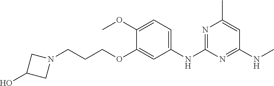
C1=C(C)N=C(NC2=CC=C(OC)C(OCCCN3CC(O)C3)=C2)N=C1NC
